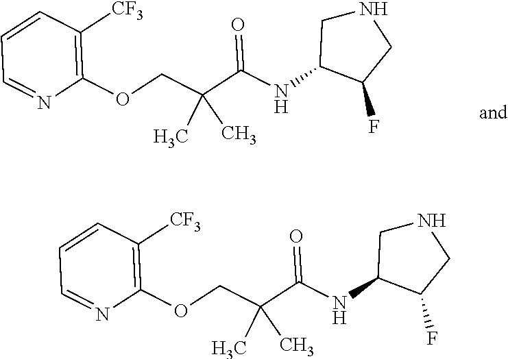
C1=CC([CF3])=C(OCC(C(NC2C(F)CNC2)=O)(C)C)N=C1.C1=CC([CF3])=C(OCC(C(NC2C(F)CNC2)=O)(C)C)N=C1
